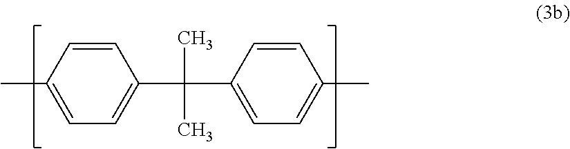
C1(C(C2=CC=C(C)C=C2)(C)C)=CC=C(C)C=C1
